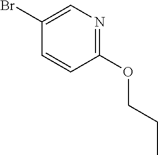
C1(Br)=CN=C(OCCC)C=C1
